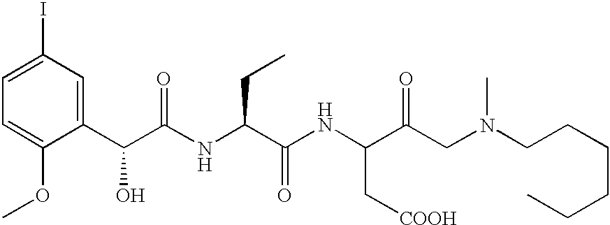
C1=C(OC)C(C(C(NC(C(NC(C(CN(CCCCCC)C)=O)C[COOH])=O)CC)=O)O)=CC(I)=C1
